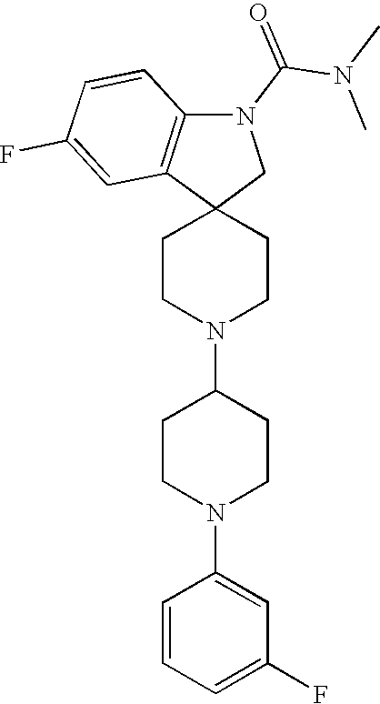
C1CN(C2CCN(C3=CC(F)=CC=C3)CC2)CCC12CN(C(N(C)C)=O)C1=C2C=C(F)C=C1
